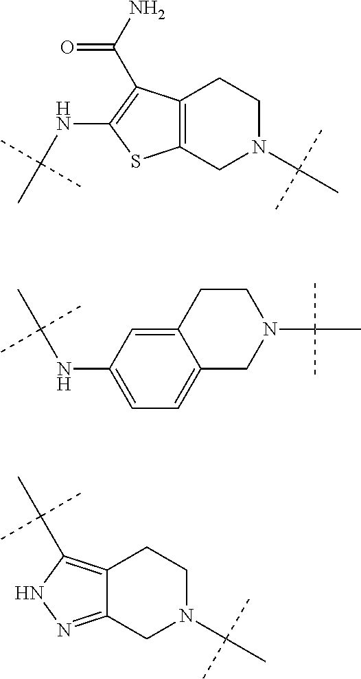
C1N(C(C)(C)C)CC2=NNC(C(C)(C)C)=C2C1.C1N(C(C)(C)C)CC2=C(C1)C(C(N)=O)=C(NC(C)(C)C)S2.C1=C2C(=CC=C1NC(C)(C)C)CN(C(C)(C)C)CC2
